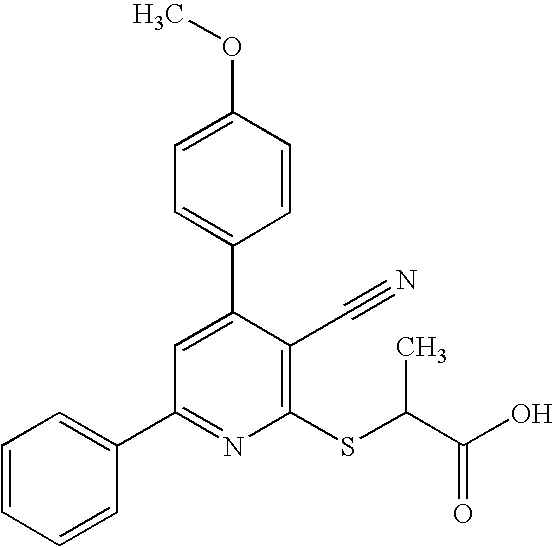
C1=CC=CC(C2=NC(SC(C(=O)O)C)=C(C#N)C(C3=CC=C(OC)C=C3)=C2)=C1
